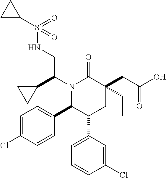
C1=C(Cl)C=CC(C2C(C3=CC=CC(Cl)=C3)CC(CC(O)=O)(CC)C(=O)N2C(CNS(C2CC2)(=O)=O)C2CC2)=C1
